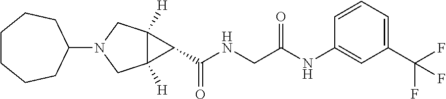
C12([H])C([H])(CN(C3CCCCCC3)C1)C2C(NCC(NC1=CC(C(F)(F)F)=CC=C1)=O)=O
